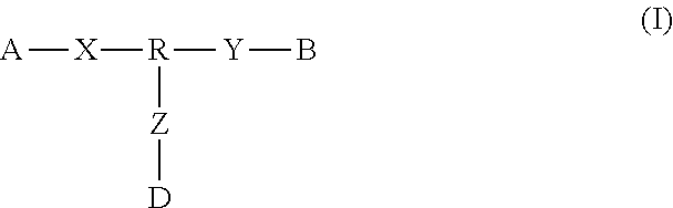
[A][X][R]([Y]B)[Z][D]
